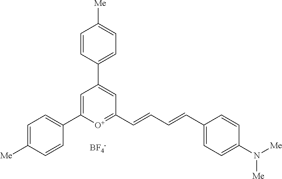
[BF4-].C1=C(C2=CC=C([Me])C=C2)[O+]=C(C=CC=CC2=CC=C(N([Me])[Me])C=C2)C=C1C1=CC=C([Me])C=C1
